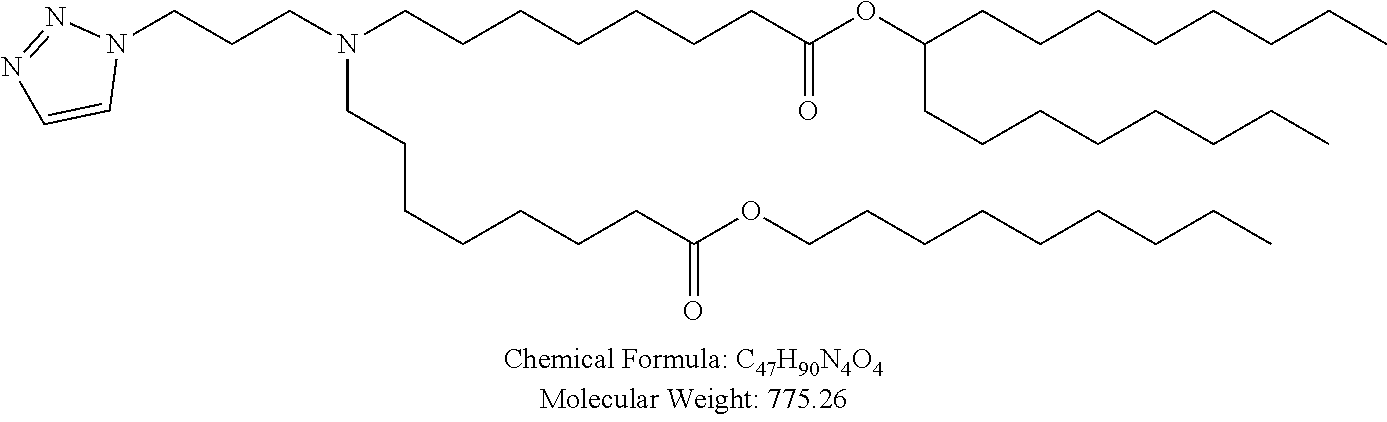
C(CCN(CCCCCCCC(OC(CCCCCCCC)CCCCCCCC)=O)CCCCCCCC(OCCCCCCCCC)=O)N1N=NC=C1
